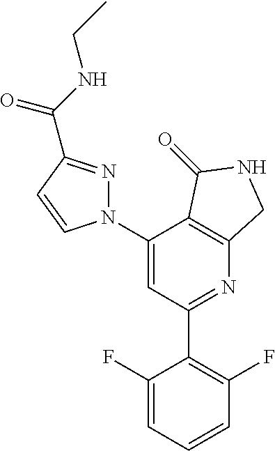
C1(N2N=C(C(NCC)=O)C=C2)=CC(C2=C(F)C=CC=C2F)=NC2=C1C(=O)NC2
